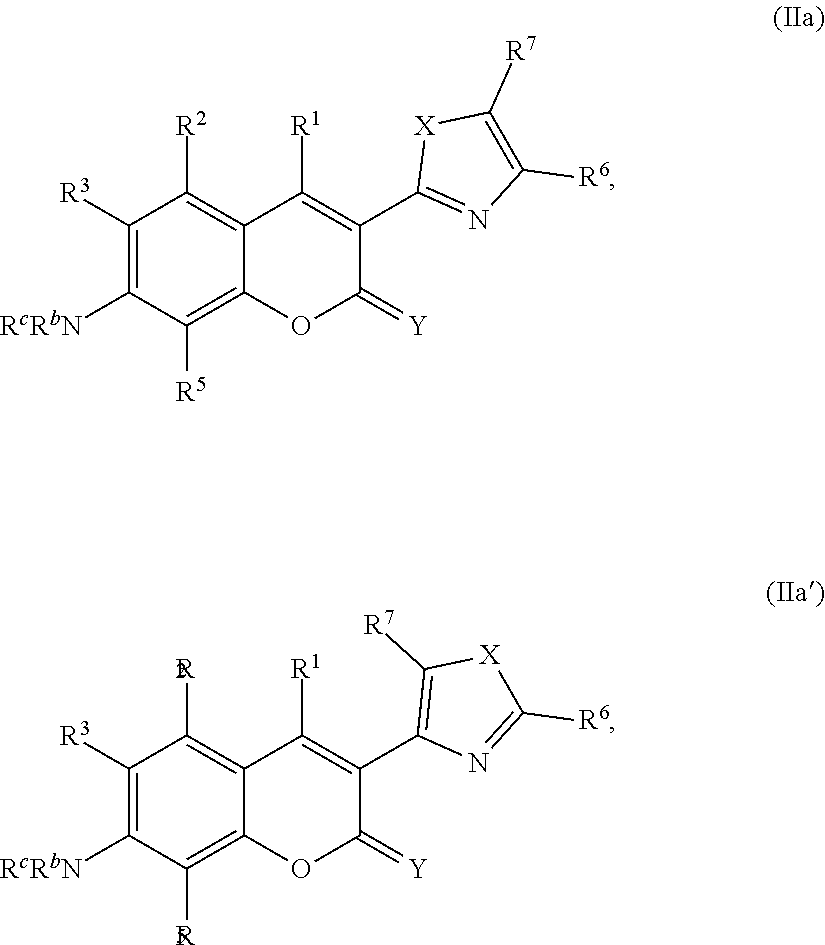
[X]1C([R7])=C([R6])N=C1C1=C([R1])C2=C([R2])C([R3])=C([RcRbN])C([R5])=C2OC1=[Y].C1(C2=C([R1])C3=C([R2])C([R3])=C([RcRbN])C([R5])=C3OC2=[Y])=C([R7])[X]C([R6])=N1
